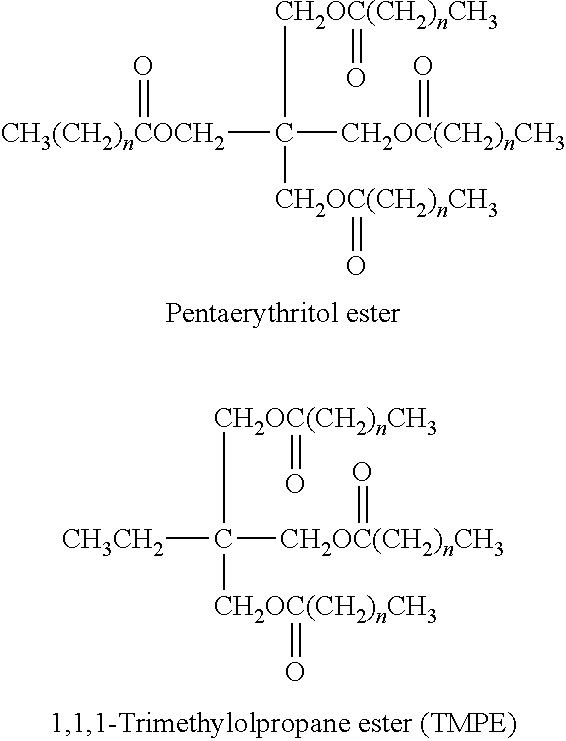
C([CH3(CH2)nCOCH2]=O)([CH2OC(CH2)nCH3]=O)([CH2OC(CH2)nCH3]=O)[CH2OC(CH2)nCH3]=O.C([CH3CH2])([CH2OC(CH2)nCH3]=O)([CH2OC(CH2)nCH3]=O)[CH2OC(CH2)nCH3]=O
